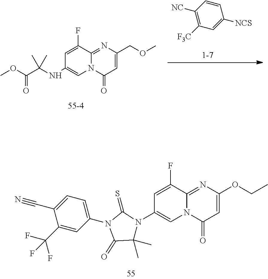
C1=C(F)C2=NC(OCC)=CC(=O)N2C=C1N1C(C)(C)C(=O)N(C2=CC=C(C#N)C(C(F)(F)F)=C2)C1=S.C1([NCS])=CC([F3C])=C([NC])C=C1.C1=C(F)C2=NC(COC)=CC(=O)N2C=C1NC(C(OC)=O)(C)C
